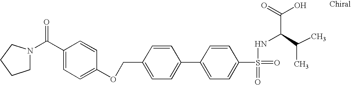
C(C1=CC=C(OCC2=CC=C(C3=CC=C(S(=O)(NC(C(O)=O)C(C)C)=O)C=C3)C=C2)C=C1)(=O)N1CCCC1
